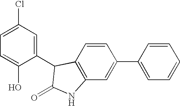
C12=C(C=C(C3=CC=CC=C3)C=C1)NC(=O)C2C1=CC(Cl)=CC=C1O
